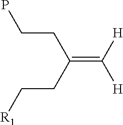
C(=C([H])[H])(CC[R1])CCP
